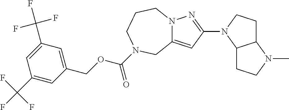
C1(C(F)(F)F)=CC(COC(=O)N2CCCN3C(=CC(N4CCC5C4CCN5C)=N3)C2)=CC(C(F)(F)F)=C1
